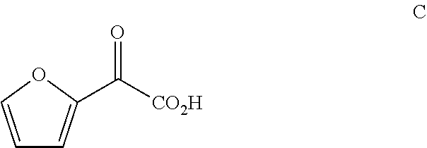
C1=COC(C([CO2H])=O)=C1
